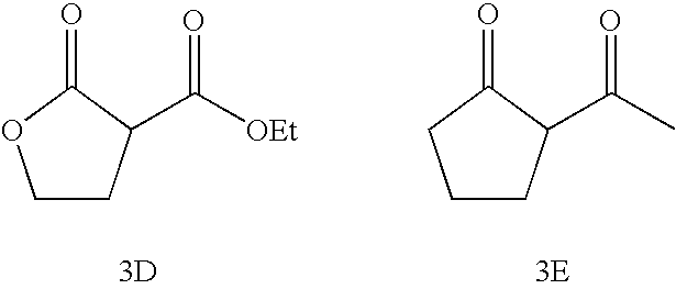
[3D].C([OEt])(=O)C1CCOC1=O.[3E].C(C)(=O)C1CCCC1=O
